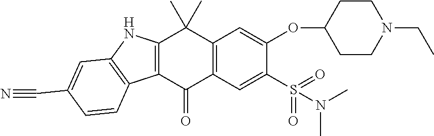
C1CC(OC2=CC3=C(C=C2S(=O)(=O)N(C)C)C(=O)C2=C(NC4=C2C=CC(C#N)=C4)C3(C)C)CCN1CC
